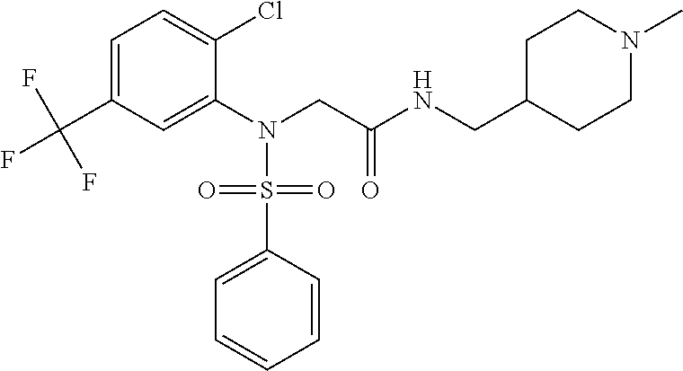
C1=C(C(F)(F)F)C=C(N(CC(NCC2CCN(C)CC2)=O)S(=O)(=O)C2=CC=CC=C2)C(Cl)=C1
